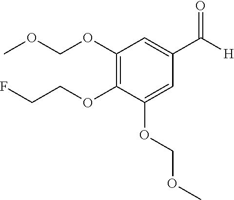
C1(OCOC)=C(OCCF)C(OCOC)=CC(C([H])=O)=C1
